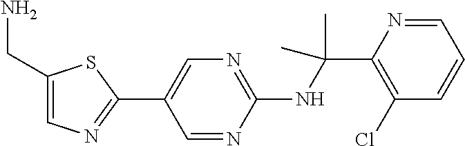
C1(NC(C2=C(Cl)C=CC=N2)(C)C)=NC=C(C2=NC=C(CN)S2)C=N1
